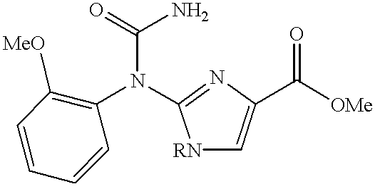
C1=CC([MeO])=C(N(C(=O)N)C2=NC(C([OMe])=O)=C[RN]2)C=C1
